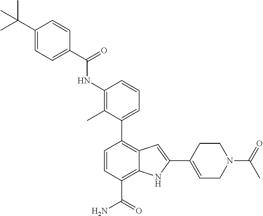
C1(NC(=O)C2=CC=C(C(C)(C)C)C=C2)=C(C)C(C2=C3C(=C(C(=O)N)C=C2)NC(C2=CCN(C(=O)C)CC2)=C3)=CC=C1
